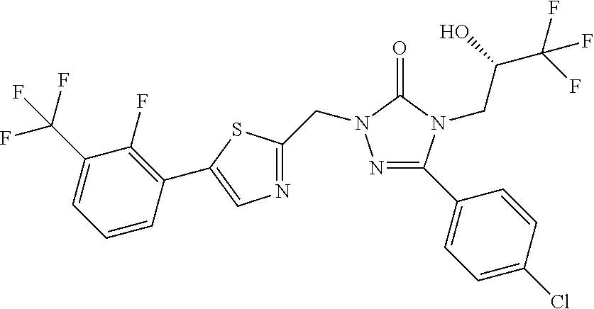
N1=C(C2=CC=C(Cl)C=C2)N(CC(C(F)(F)F)O)C(=O)N1CC1=NC=C(C2=C(F)C(C(F)(F)F)=CC=C2)S1
